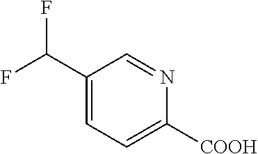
C1(C(F)F)=CC=C([COOH])N=C1
